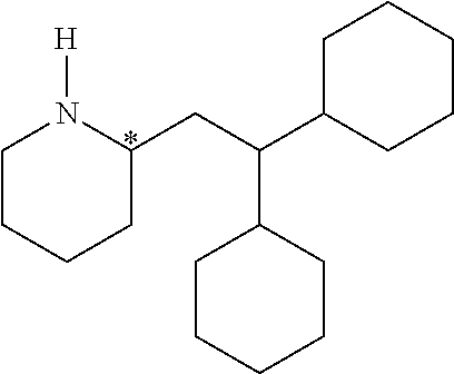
C1CCCC(CC(C2CCCCC2)C2CCCCC2)N1[H]
